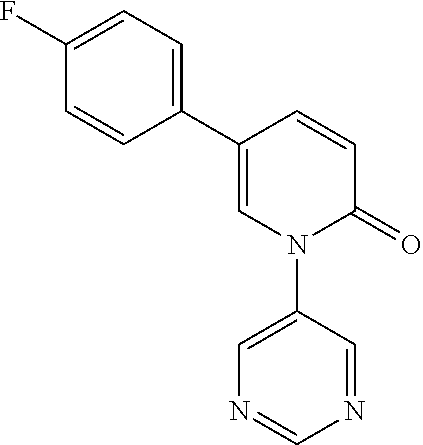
C1=C(C2=CC=C(F)C=C2)C=CC(=O)N1C1=CN=CN=C1
